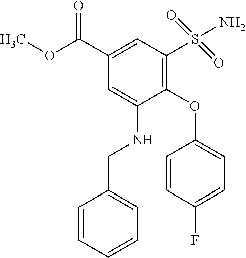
C1(C(OC)=O)=CC(S(=O)(=O)N)=C(OC2=CC=C(F)C=C2)C(NCC2=CC=CC=C2)=C1
